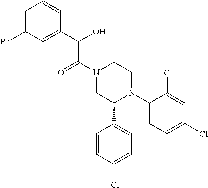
O=C(N1CC(C2=CC=C(Cl)C=C2)N(C2=CC=C(Cl)C=C2Cl)CC1)C(O)C1=CC(Br)=CC=C1
